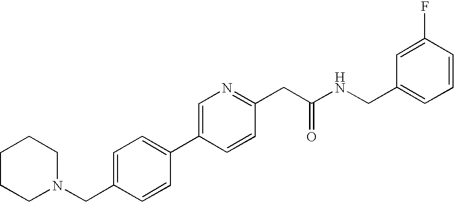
C1(CN2CCCCC2)=CC=C(C2=CN=C(CC(NCC3=CC=CC(F)=C3)=O)C=C2)C=C1
